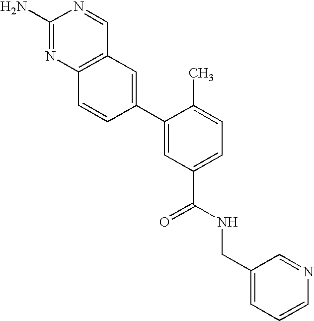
C12=C(N=C(N)N=C1)C=CC(C1=CC(C(NCC3=CC=CN=C3)=O)=CC=C1C)=C2
